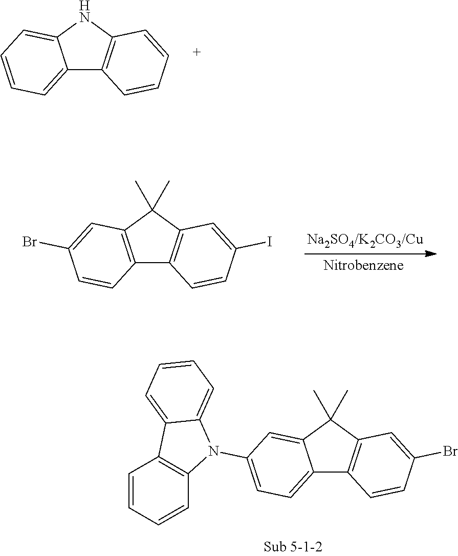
C12=CC=CC=C1NC1=C2C=CC=C1.C12=C(C(C)(C)C3=C1C=CC(I)=C3)C=C(Br)C=C2.C12=CC=CC=C1N(C1=CC=C3C4=C(C(C)(C)C3=C1)C=C(Br)C=C4)C1=C2C=CC=C1
